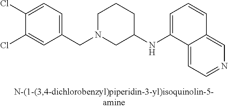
C1(Cl)=CC=C(CN2CC(NC3=CC=CC4=CN=CC=C34)CCC2)C=C1Cl
